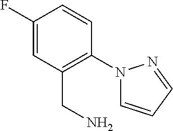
C1(F)=CC(CN)=C(N2C=CC=N2)C=C1
